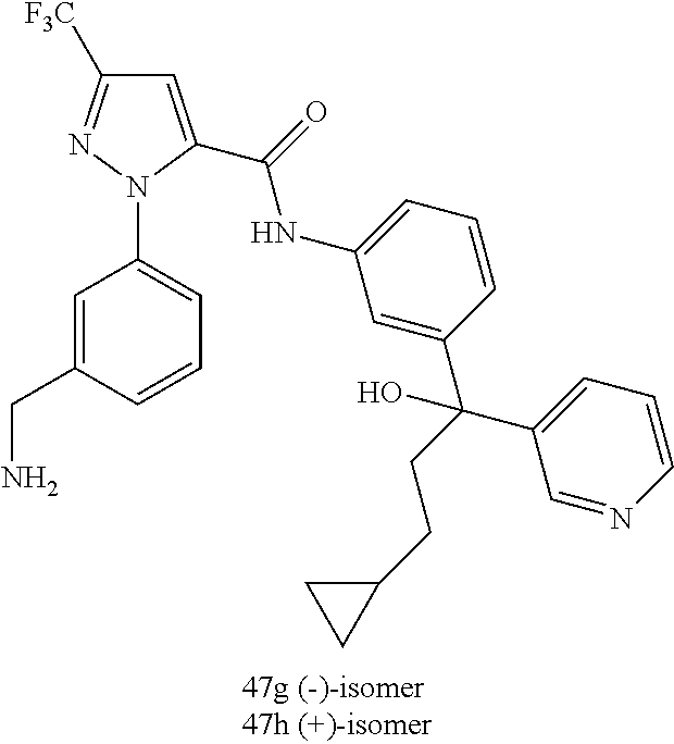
C1=C(CN)C=CC=C1N1C(C(NC2=CC=CC(C(C3=CC=CN=C3)(O)CCC3CC3)=C2)=O)=CC([F3C])=N1
